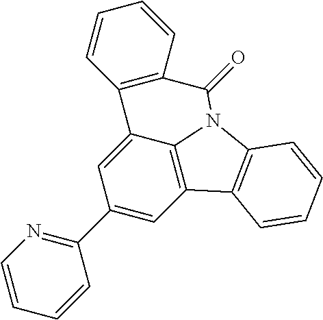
C1(C2=NC=CC=C2)=CC2=C3C(=C1)C1=C(C=CC=C1)C(=O)N3C1=C2C=CC=C1
